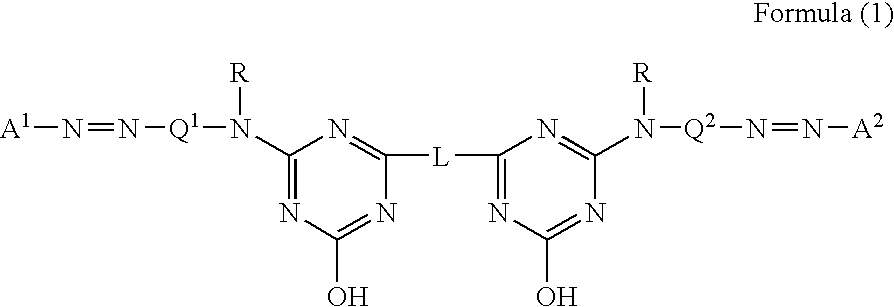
[A1]N=N[Q1]N([R])C1=NC(O)=NC([L]C2=NC(O)=NC(N([Q2]N=N[A2])[R])=N2)=N1
